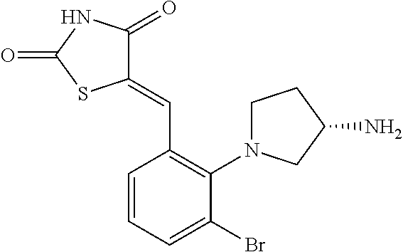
C1(=CC2=C(N3CCC(N)C3)C(Br)=CC=C2)C(=O)NC(=O)S1
